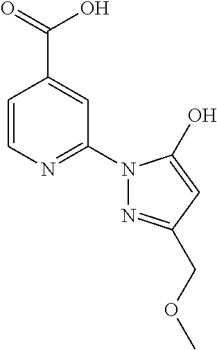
C1=CN=C(N2N=C(COC)C=C2O)C=C1C(=O)O
